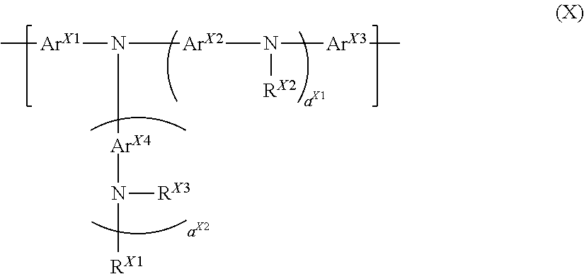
C[ArX1]N([ArX2]N([RX2])[ArX3]C)[ArX4]N([RX1])[RX3]
